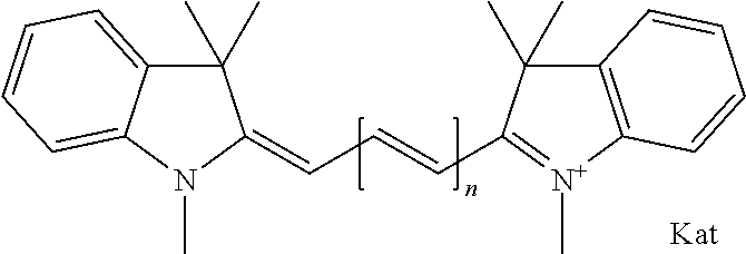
C12=CC=CC=C1N(C)C(=CC=CC1=[N+](C)C3=C(C1(C)C)C=CC=C3)C2(C)C
